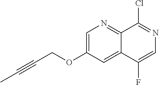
C1=C(OCC#CC)C=C2C(=N1)C(Cl)=NC=C2F
